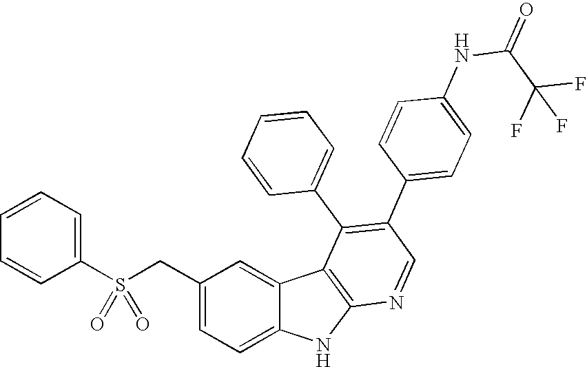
S(CC1=CC=C2C(=C1)C1=C(N2)N=CC(C2=CC=C(NC(=O)C(F)(F)F)C=C2)=C1C1=CC=CC=C1)(C1=CC=CC=C1)(=O)=O
